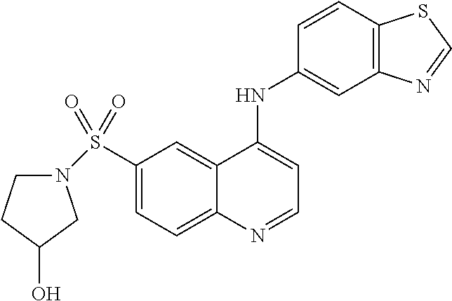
C1(S(=O)(=O)N2CCC(O)C2)=CC=C2C(=C1)C(NC1=CC3=C(C=C1)SC=N3)=CC=N2
